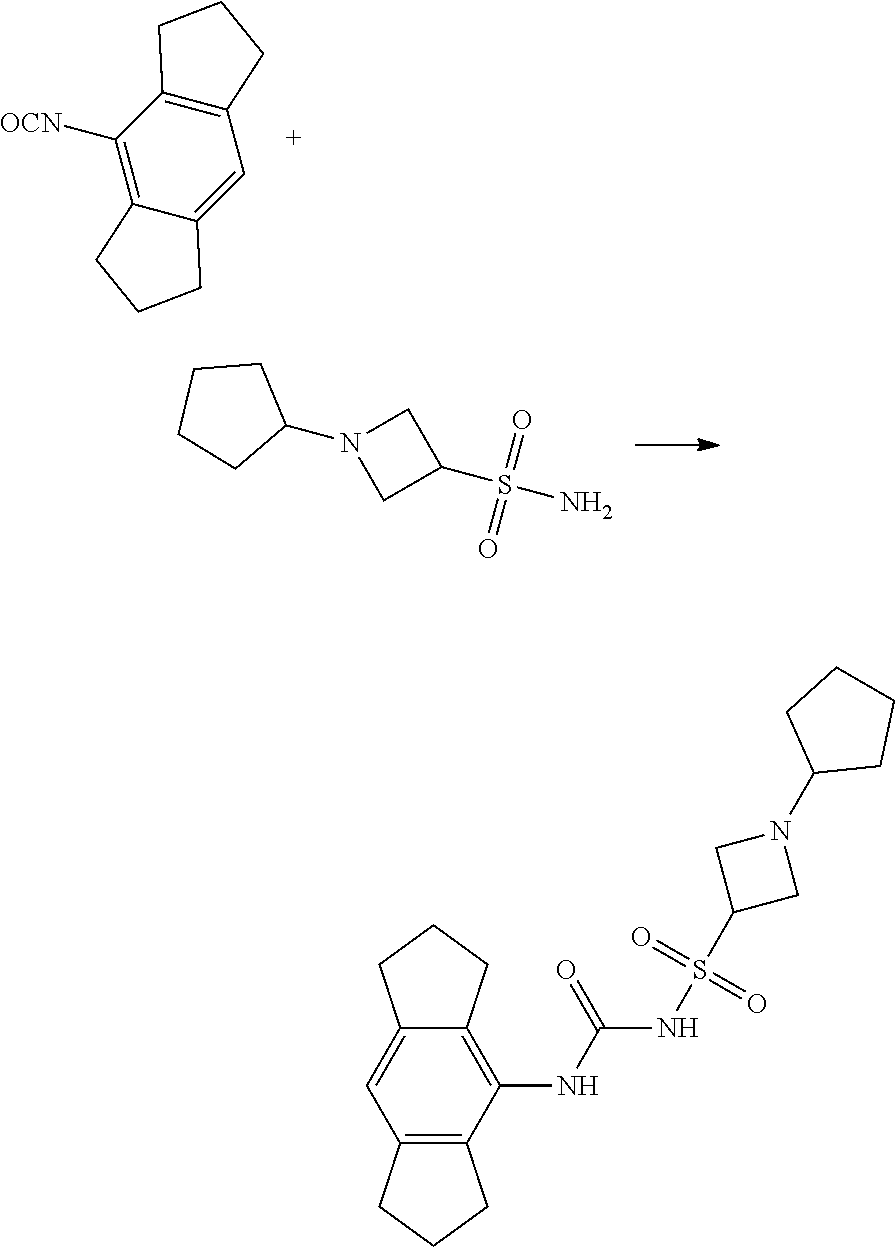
C1([OCN])=C2C(=CC3=C1CCC3)CCC2.C1N(C2CCCC2)CC1S(N)(=O)=O.C12=C(NC(=O)NS(C3CN(C4CCCC4)C3)(=O)=O)C3=C(C=C1CCC2)CCC3
